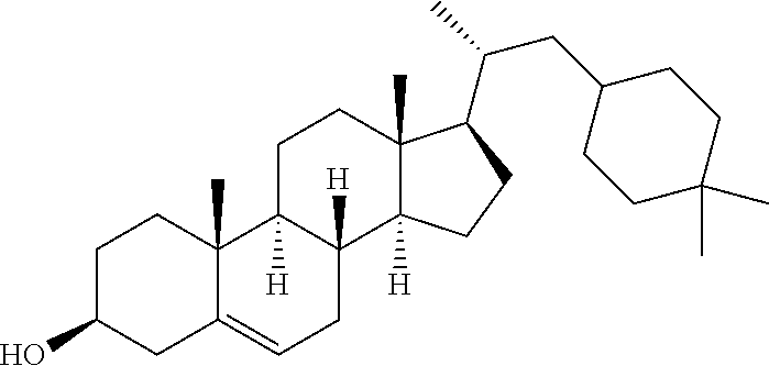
C1C(O)CC2=CCC3([H])C([H])(C2(C)C1)CCC1(C)C3([H])CCC1C(CC1CCC(C)(C)CC1)C
